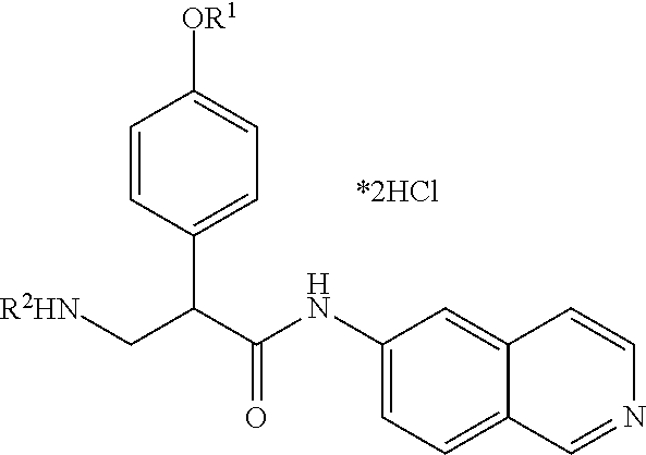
C1=CC(C(C(NC2=CC=C3C(=C2)C=CN=C3)=O)C[R2HN])=CC=C1[OR1]
